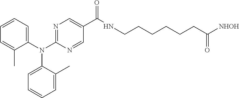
C1(N(C2=CC=CC=C2C)C2=CC=CC=C2C)=NC=C(C(=O)NCCCCCCC([NHOH])=O)C=N1
